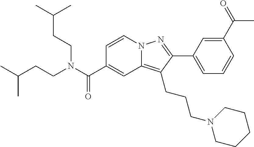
C1=CN2C(=C(CCCN3CCCCC3)C(C3=CC=CC(C(=O)C)=C3)=N2)C=C1C(N(CCC(C)C)CCC(C)C)=O
